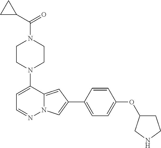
C1CN(C2=CC=NN3C2=CC(C2=CC=C(OC4CCNC4)C=C2)=C3)CCN1C(C1CC1)=O
